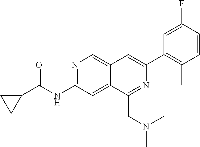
N1=C(NC(C2CC2)=O)C=C2C(=C1)C=C(C1=C(C)C=CC(F)=C1)N=C2CN(C)C
